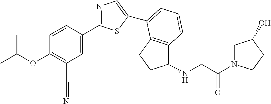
C1=CC(C2=NC=C(C3=CC=CC4=C3CCC4NCC(N3CC(O)CC3)=O)S2)=CC(C#N)=C1OC(C)C
